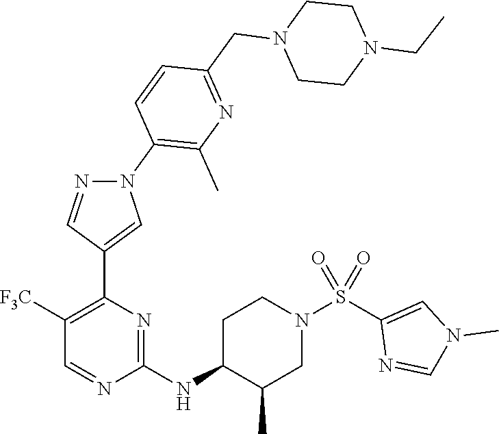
C1([F3C])=C(C2=CN(C3=C(C)N=C(CN4CCN(CC)CC4)C=C3)N=C2)N=C(NC2C(C)CN(S(C3=CN(C)C=N3)(=O)=O)CC2)N=C1
